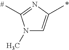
N1(C)C=C(C)N=C1C
